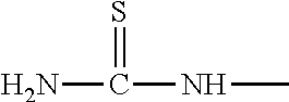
NC(=S)NC
